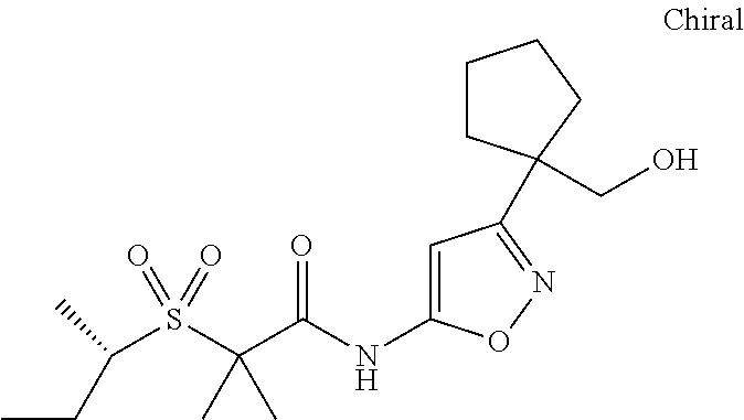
C(C(S(C(C(NC1=CC(C2(CO)CCCC2)=NO1)=O)(C)C)(=O)=O)C)C
